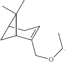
C12CC(C(COCC)=CC1)C2(C)C
